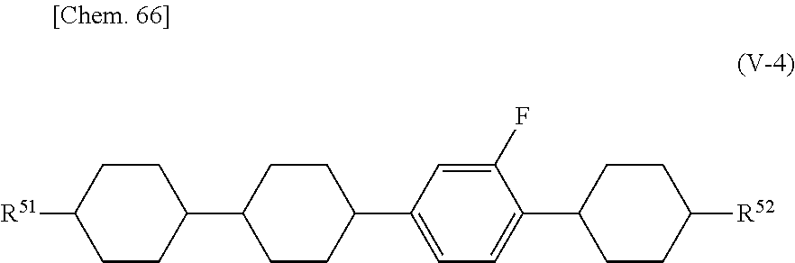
C1(C2CCC(C3=CC=C(C4CCC([R52])CC4)C(F)=C3)CC2)CCC([R51])CC1
